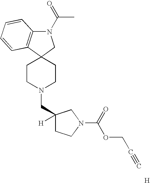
C1CN(CC2([H])CCN(C(OCC#C)=O)C2)CCC12CN(C(=O)C)C1=C2C=CC=C1.[H]
